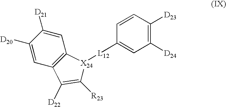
C1=C([D20])C([D21])=CC2=C1C([D22])=C([R23])[X24]2[L12]C1=CC([D24])=C([D23])C=C1
